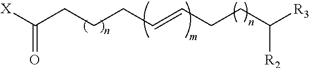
C(CCC=CCCC([R3])[R2])C([X])=O
